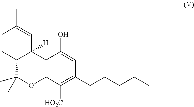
C1CC2C([H])(C=C1C)C1=C(C([HO2C])=C(CCCCC)C=C1O)OC2(C)C
